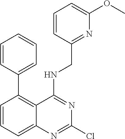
C1=CC(C2=C3C(=CC=C2)N=C(Cl)N=C3NCC2=NC(OC)=CC=C2)=CC=C1
